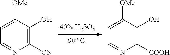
C1=C([OMe])C(O)=C([CN])N=C1.C1=C([OMe])C(O)=C([COOH])N=C1
